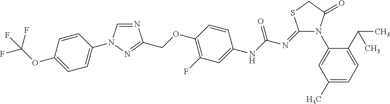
N1=CN(C2=CC=C(OC(F)(F)F)C=C2)N=C1COC1=C(F)C=C(NC(N=C2N(C3=CC(C)=CC=C3C(C)C)C(=O)CS2)=O)C=C1
